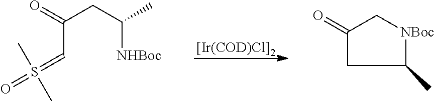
[[Ir(COD)Cl]2].C(C=S(C)(C)=O)(=O)CC([NHBoc])C.C1(C)[NBoc]CC(=O)C1
